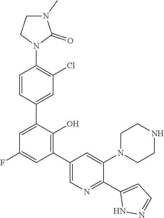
C1N(C)C(=O)N(C2=C(Cl)C=C(C3=CC(F)=CC(C4=CN=C(C5=CC=NN5)C(N5CCNCC5)=C4)=C3O)C=C2)C1
